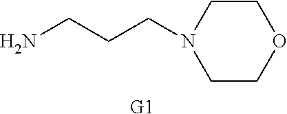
[G1].C(N1CCOCC1)CCN
